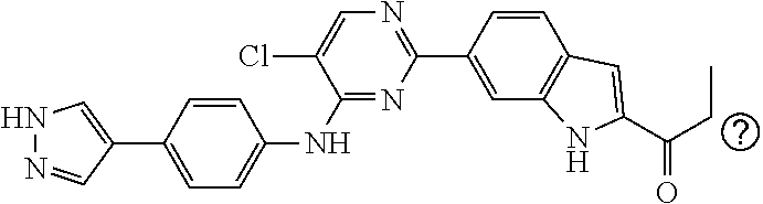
C1=CC(C2=CNN=C2)=CC=C1NC1=NC(C2=CC3=C(C=C2)C=C(C(CC)=O)N3)=NC=C1Cl
